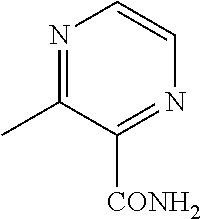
N1=C(C)C([CONH2])=NC=C1
